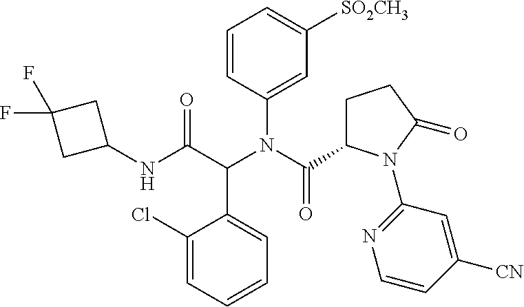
C1(NC(C(N(C(=O)C2CCC(=O)N2C2=NC=CC([CN])=C2)C2=CC([SO2CH3])=CC=C2)C2=CC=CC=C2Cl)=O)CC(F)(F)C1
